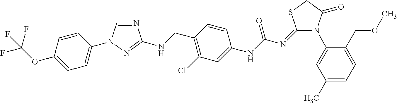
N1(C2=CC(C)=CC=C2COC)C(=O)CSC1=NC(NC1=CC(Cl)=C(CNC2=NN(C3=CC=C(OC(F)(F)F)C=C3)C=N2)C=C1)=O
